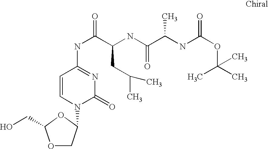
O1CC(N2C(=O)N=C(NC(=O)C(CC(C)C)NC(C(NC(OC(C)(C)C)=O)C)=O)C=C2)OC1CO
